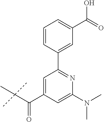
C1=CC(C2=NC(N(C)C)=CC(C(C(C)(C)C)=O)=C2)=CC(C(=O)O)=C1
